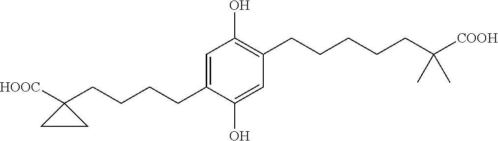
C1(CCCCC2([HOOC])CC2)=CC(O)=C(CCCCCC([COOH])(C)C)C=C1O
